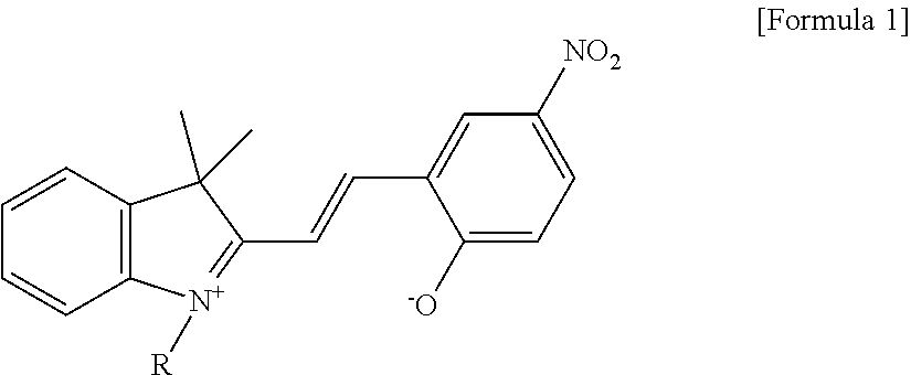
C1=CC2=C(C=C1)[N+]([R])=C(C=CC1=CC([NO2])=CC=C1[-O])C2(C)C
